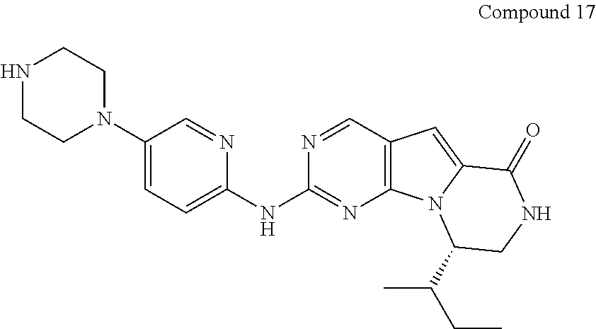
C1(N2CCNCC2)=CC=C(NC2=NC3=C(C=N2)C=C2N3C(C(CC)C)CNC2=O)N=C1
